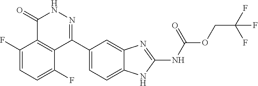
O(CC(F)(F)F)C(=O)NC1=NC2=CC(C3=NNC(=O)C4=C3C(F)=CC=C4F)=CC=C2N1
